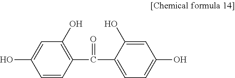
C1=CC(C(C2=CC=C(O)C=C2O)=O)=C(O)C=C1O
